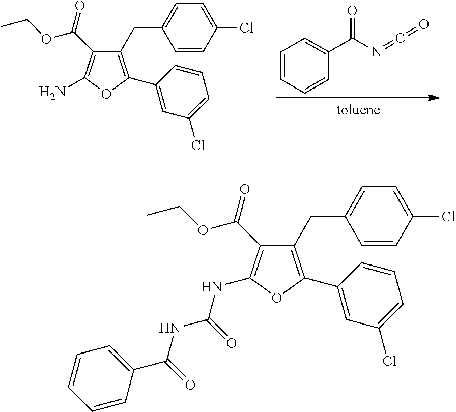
C1(CC2=CC=C(Cl)C=C2)=C(C2=CC(Cl)=CC=C2)OC(N)=C1C(=O)OCC.C1=CC=CC(C(N=C=O)=O)=C1.C1(CC2=CC=C(Cl)C=C2)=C(C2=CC(Cl)=CC=C2)OC(NC(NC(C2=CC=CC=C2)=O)=O)=C1C(=O)OCC
